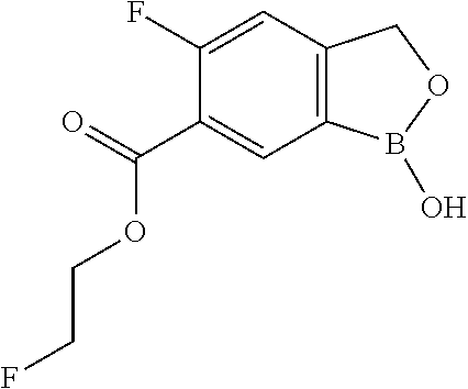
C1(C(=O)OCCF)=CC2=C(C=C1F)COB2O
